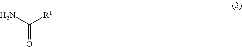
C(=O)(N)[R1]
